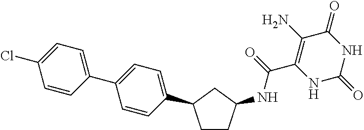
C(C1=C(N)C(=O)NC(=O)N1)(=O)NC1CCC(C2=CC=C(C3=CC=C(Cl)C=C3)C=C2)C1
